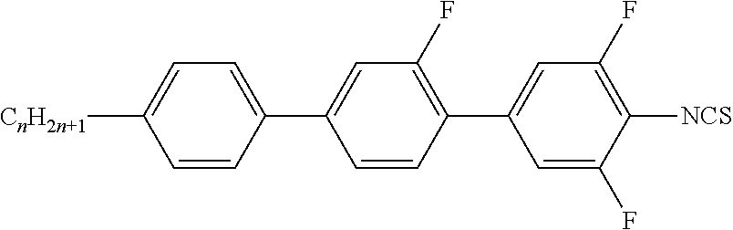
C1=CC(C2=CC(F)=C(C3=CC(F)=C([NCS])C(F)=C3)C=C2)=CC=C1[CnH2n+1]
